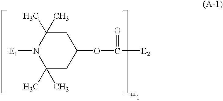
C1(C)(C)N([E1])C(C)(C)CC(OC([E2])=O)C1
